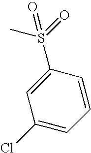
CS(=O)(C1=CC(Cl)=CC=C1)=O
